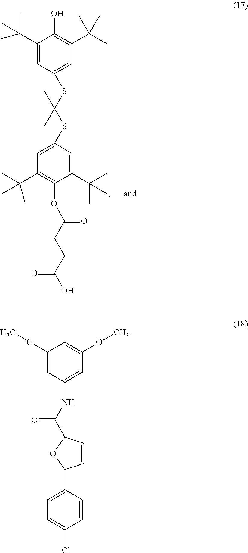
C1(C(C)(C)C)=CC(SC(SC2=CC(C(C)(C)C)=C(OC(CCC(O)=O)=O)C(C(C)(C)C)=C2)(C)C)=CC(C(C)(C)C)=C1O.C1(OC)=CC(NC(=O)C2C=CC(C3=CC=C(Cl)C=C3)O2)=CC(OC)=C1
